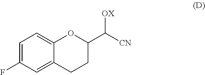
C1=C(F)C=C2C(=C1)OC(C([CN])[OX])CC2
